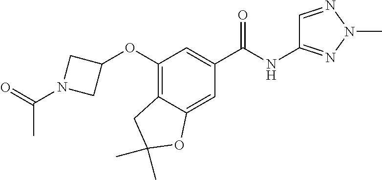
C(N1CC(OC2=C3C(=CC(C(NC4=NN(C)N=C4)=O)=C2)OC(C)(C)C3)C1)(=O)C
